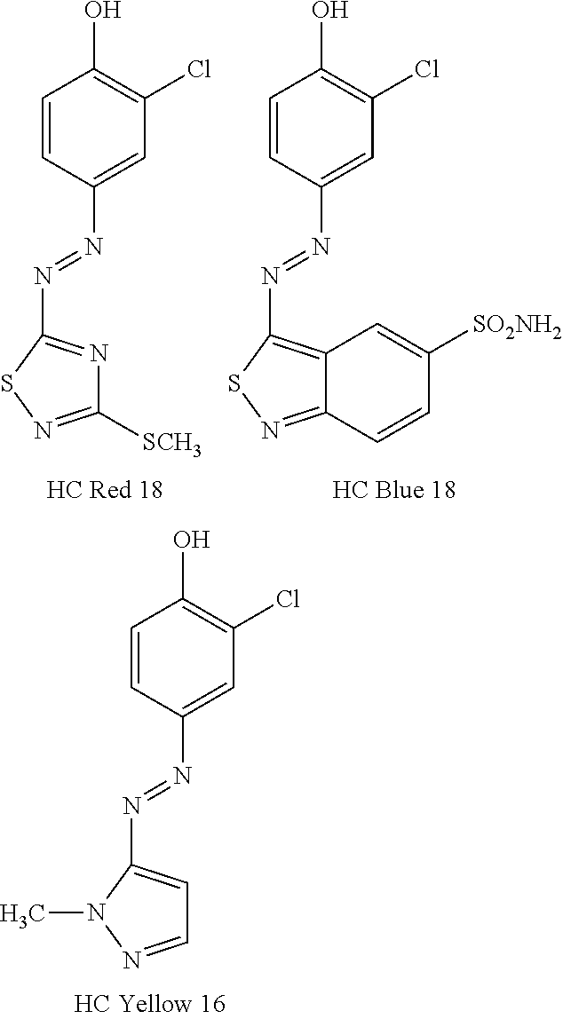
C1=CC(N=NC2=CC=NN2C)=CC(Cl)=C1O.C1=CC(N=NC2=NC([SCH3])=NS2)=CC(Cl)=C1O.C1=CC(N=NC2=C3C(=NS2)C=CC([SO2NH2])=C3)=CC(Cl)=C1O
